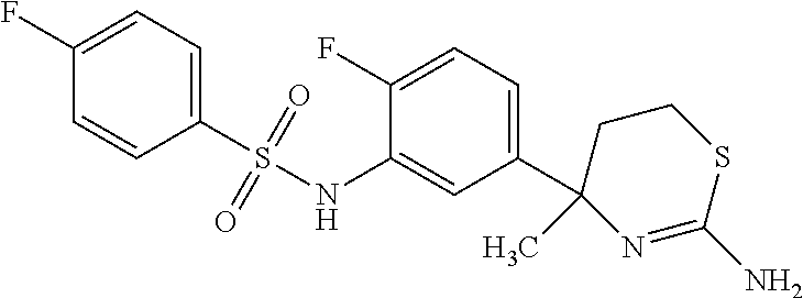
C1=C(F)C(NS(C2=CC=C(F)C=C2)(=O)=O)=CC(C2(C)N=C(N)SCC2)=C1
